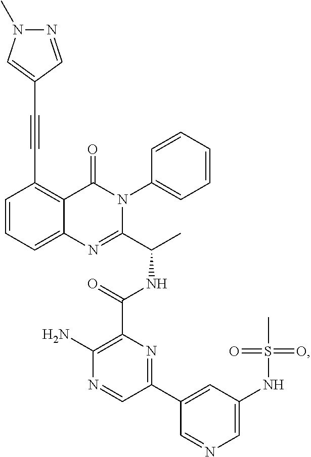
C1=CC=C2C(=C1C#CC1=CN(C)N=C1)C(=O)N(C1=CC=CC=C1)C(C(C)NC(C1=C(N)N=CC(C3=CC(NS(C)(=O)=O)=CN=C3)=N1)=O)=N2
